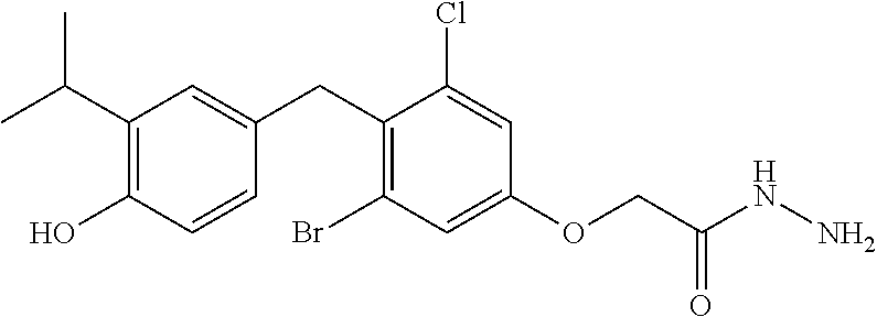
C1(CC2=CC(C(C)C)=C(O)C=C2)=C(Br)C=C(OCC(NN)=O)C=C1Cl
